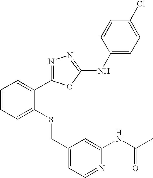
C1(CSC2=CC=CC=C2C2=NN=C(NC3=CC=C(Cl)C=C3)O2)=CC=NC(NC(=O)C)=C1
